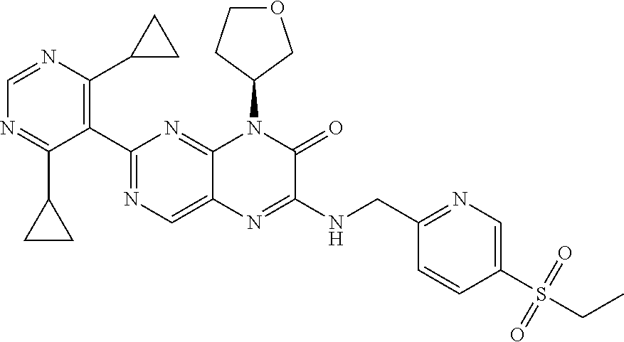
C1=NC(C2CC2)=C(C2=NC=C3C(=N2)N(C2CCOC2)C(=O)C(NCC2=NC=C(S(=O)(=O)CC)C=C2)=N3)C(C2CC2)=N1
